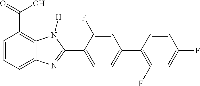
C1=CC=C2C(=C1C(=O)O)N([H])C(C1=CC=C(C3=C(F)C=C(F)C=C3)C=C1F)=N2
